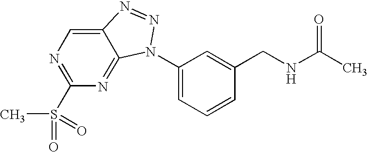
C12=CN=C(S(C)(=O)=O)N=C1N(C1=CC=CC(CNC(C)=O)=C1)N=N2
